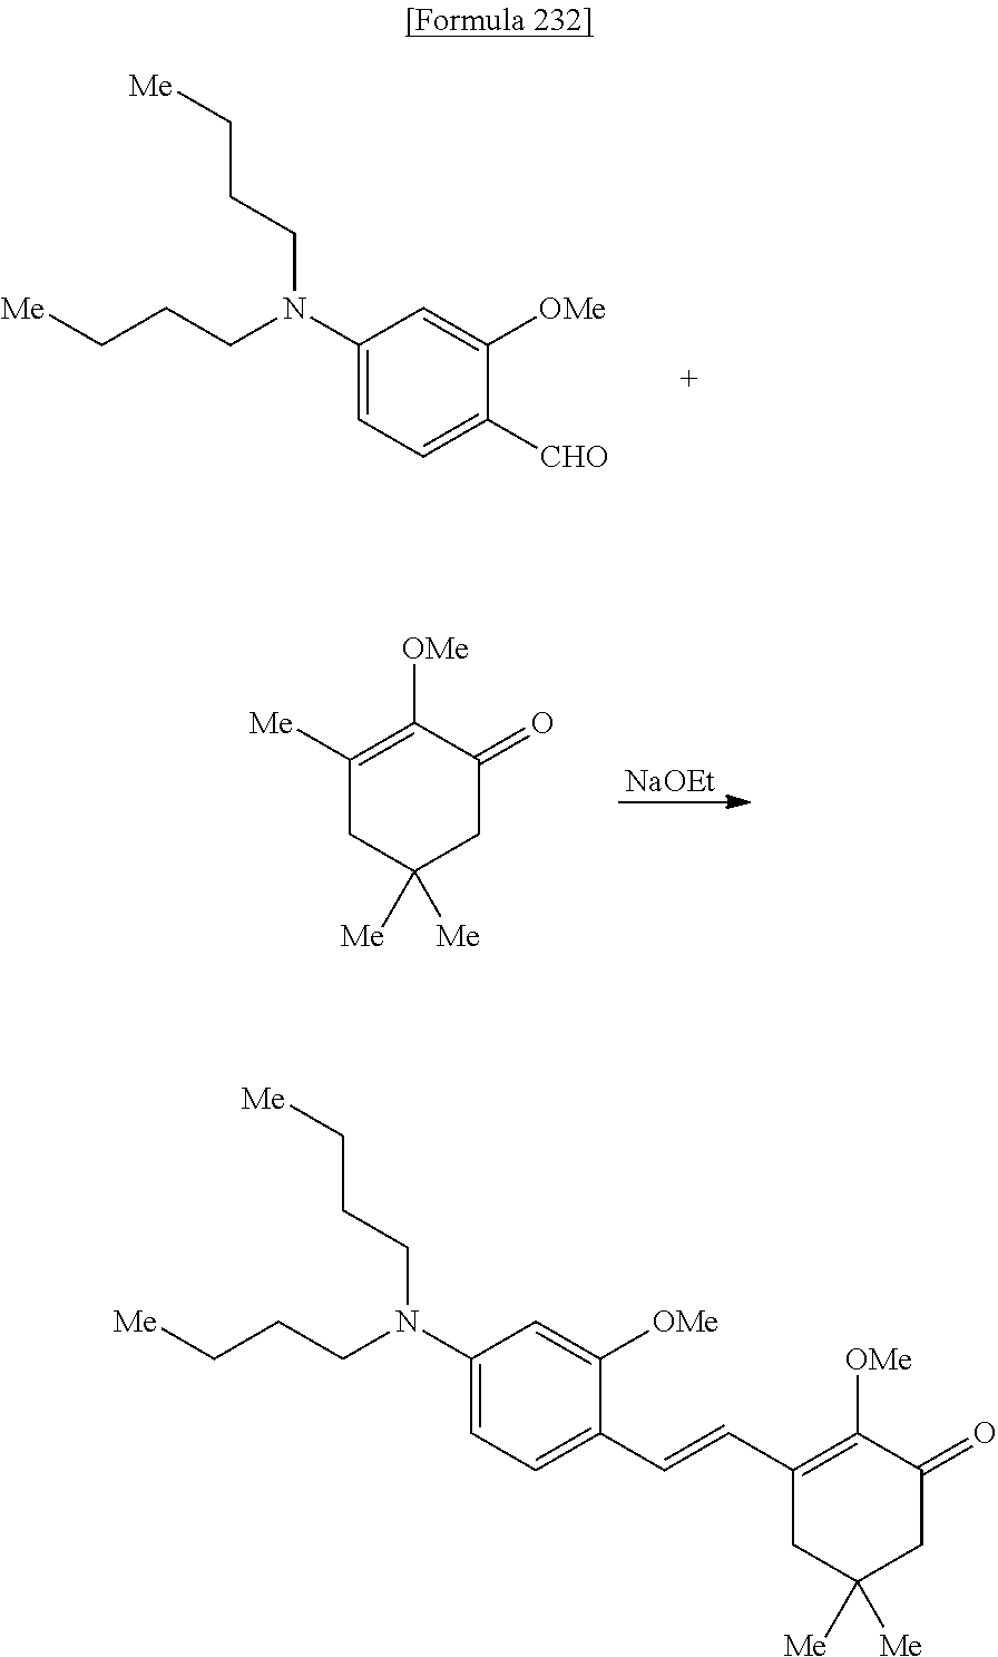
C1([Me])=C([OMe])C(=O)CC([Me])([Me])C1.[NaOEt].C1(N(CCC[Me])CCC[Me])=CC=C([CHO])C([OMe])=C1.C1(N(CCC[Me])CCC[Me])=CC=C(C=CC2=C([OMe])C(=O)CC([Me])([Me])C2)C([OMe])=C1
